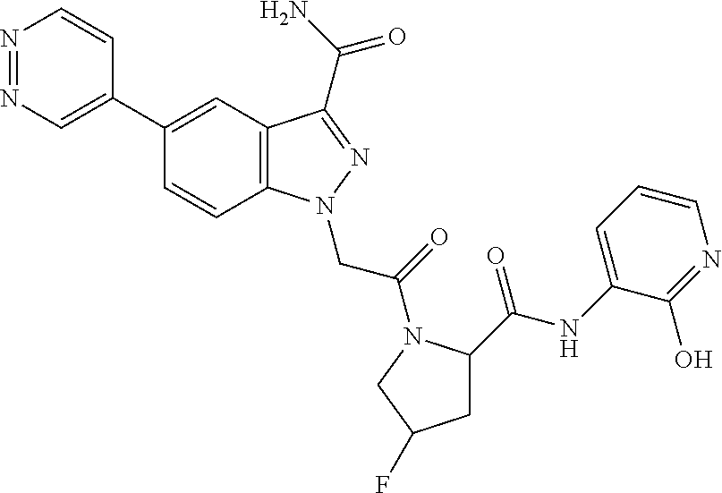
N1=NC=C(C2=CC3=C(C=C2)N(CC(=O)N2C(C(=O)NC4=CC=CN=C4O)CC(F)C2)N=C3C(N)=O)C=C1
